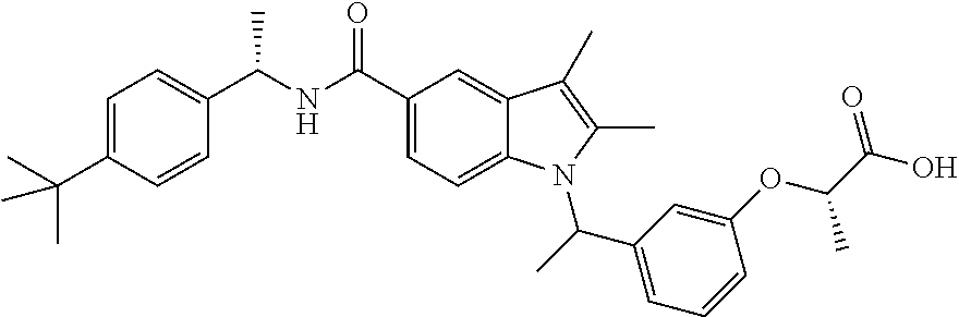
C1=CC=C(C(N2C3=CC=C(C(NC(C4=CC=C(C(C)(C)C)C=C4)C)=O)C=C3C(C)=C2C)C)C=C1OC(C(O)=O)C
